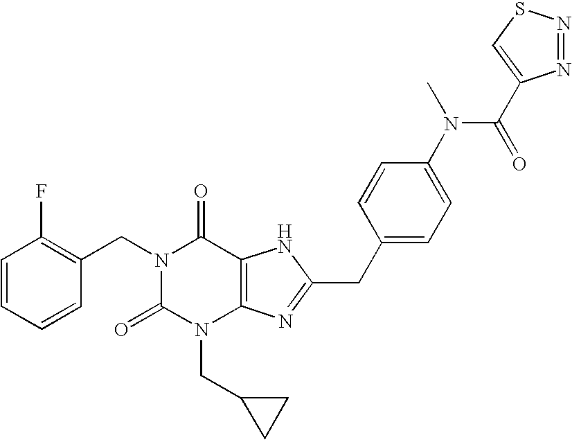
C1=CC=CC(CN2C(=O)N(CC3CC3)C3=C(C2=O)NC(CC2=CC=C(N(C(=O)C4=CSN=N4)C)C=C2)=N3)=C1F
